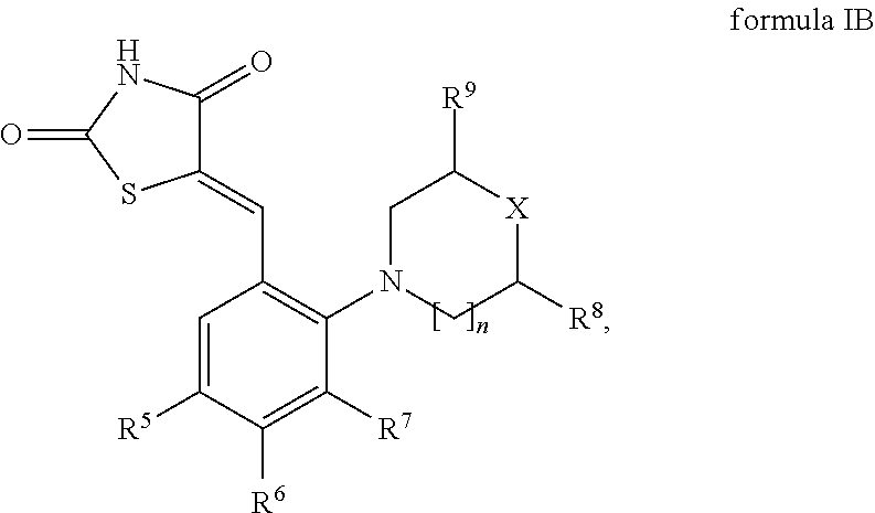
C1(=CC2=C(N3CC([R8])[X]C([R9])C3)C([R7])=C([R6])C([R5])=C2)C(=O)NC(=O)S1
